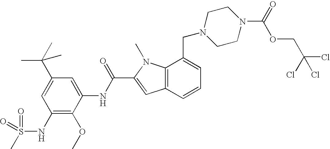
S(NC1=C(OC)C(NC(=O)C2=CC3=C(N2C)C(CN2CCN(C(=O)OCC(Cl)(Cl)Cl)CC2)=CC=C3)=CC(C(C)(C)C)=C1)(C)(=O)=O
